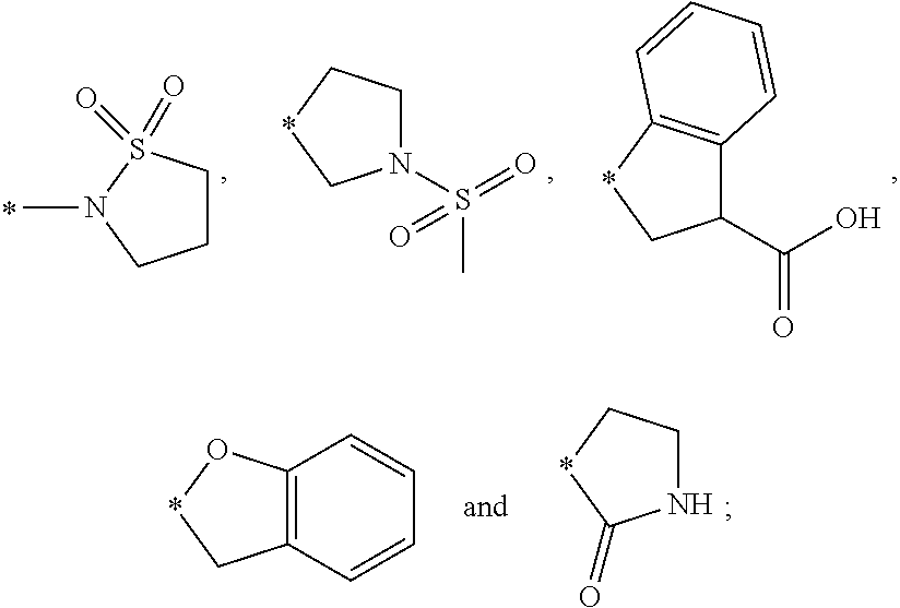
C1CS(=O)(=O)N(C)C1.N1(S(=O)(C)=O)CC*C1.C1(C(O)=O)C2=C(*C1)C=CC=C2.C12=C(C=CC=C1)C*O2.N1CC*C1=O
